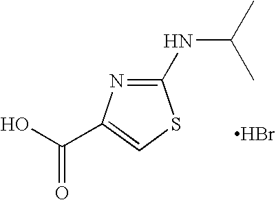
C1(NC(C)C)=NC(C(O)=O)=CS1.Br
